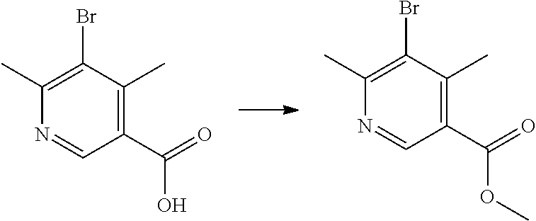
C1(Br)=C(C)N=CC(C(=O)OC)=C1C.C1(Br)=C(C)N=CC(C(=O)O)=C1C
